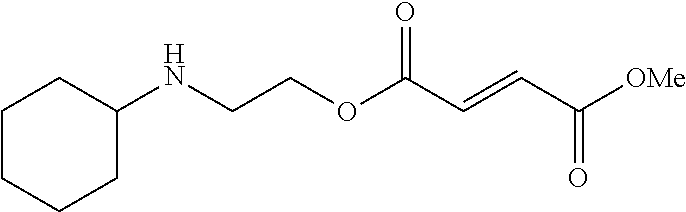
C1(NCCOC(C=CC([OMe])=O)=O)CCCCC1
